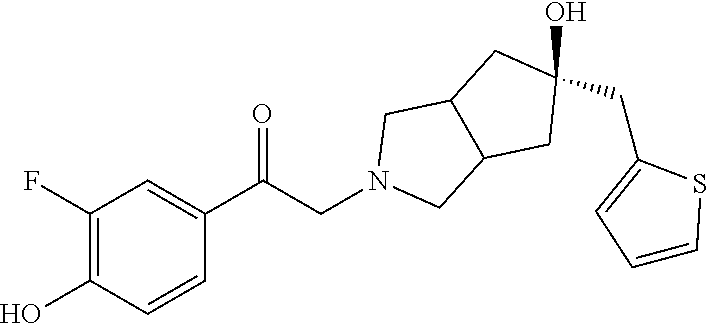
C1(F)=C(O)C=CC(C(CN2CC3C(C2)CC(O)(CC2=CC=CS2)C3)=O)=C1
